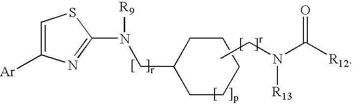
C1=C([Ar])N=C(N([R9])CC2CCCCC2)S1.CCN(C([R12])=O)[R13]
